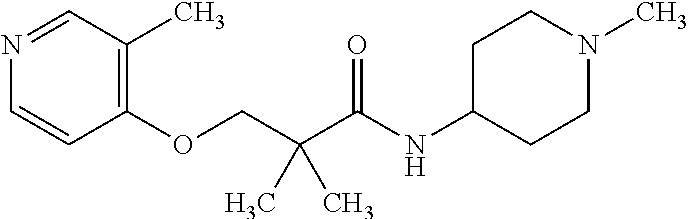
N1=CC(C)=C(OCC(C(NC2CCN(C)CC2)=O)(C)C)C=C1
